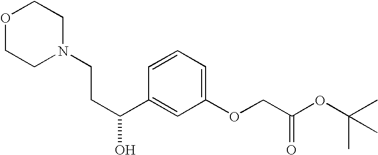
O1CCN(CCC(O)C2=CC(OCC(OC(C)(C)C)=O)=CC=C2)CC1
